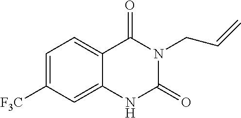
C1=C([F3C])C=C2C(=C1)C(=O)N(CC=C)C(=O)N2
